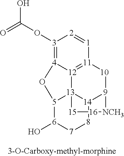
[3]1(OC(O)=O)=[4]2[12]3=[11]([1]=[2]1)[10][9]1[14]4[13]3([5]([6](O)[7][8]4)O2)[15][16][NCH3]1
